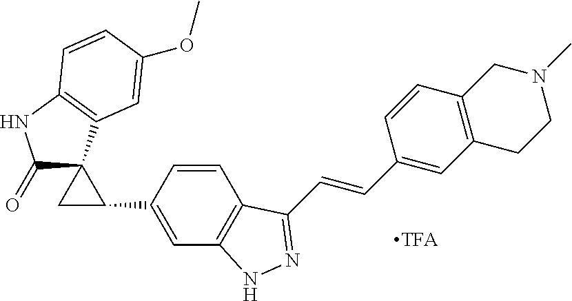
C(=CC1=CC2=C(C=C1)CN(C)CC2)C1=NNC2=C1C=CC(C1CC13C(=O)NC1=C3C=C(OC)C=C1)=C2
